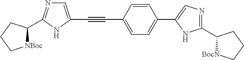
C(#CC1=CC=C(C2=CN=C(C3[BocN]CCC3)N2)C=C1)C1=CN=C(C2[NBoc]CCC2)N1
